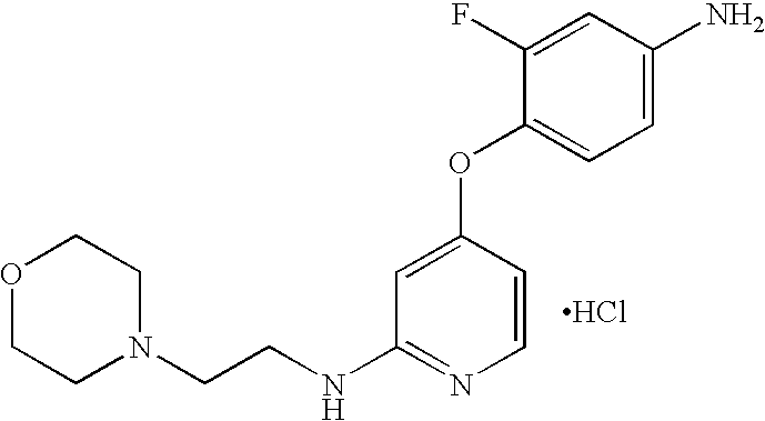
N(C1=NC=CC(OC2=CC=C(N)C=C2F)=C1)CCN1CCOCC1.Cl
